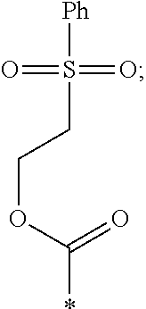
[Ph]S(CCOC(*)=O)(=O)=O
